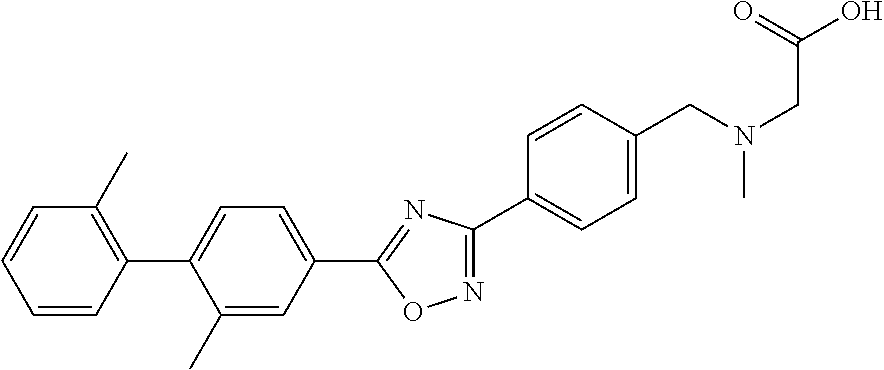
C1=CC(C2=CC=C(C3=NC(C4=CC=C(CN(CC(O)=O)C)C=C4)=NO3)C=C2C)=C(C)C=C1
